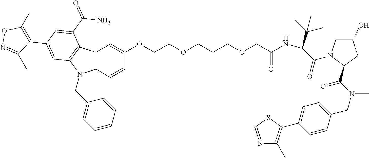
C12=C(C=CC(OCCOCCCOCC(NC(C(=O)N3CC(O)CC3C(N(CC3=CC=C(C4=C(C)N=CS4)C=C3)C)=O)C(C)(C)C)=O)=C1)N(CC1=CC=CC=C1)C1=C2C(C(=O)N)=CC(C2=C(C)ON=C2C)=C1
